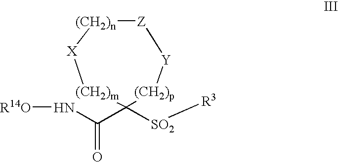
N(C(C1([SO2][R3])[(CH2)p][Y][Z][(CH2)n][X][(CH2)m]1)=O)[R14O]
